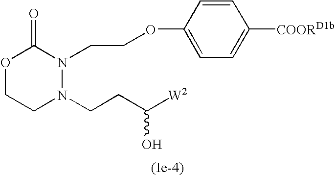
O1CCN(CCC([W2])O)N(CCOC2=CC=C([COORD1b])C=C2)C1=O
